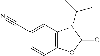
C1=CC2=C(C=C1C#N)N(C(C)C)C(=O)O2
